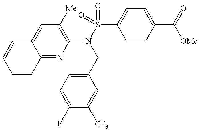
C1=CC2=NC(N(S(=O)(=O)C3=CC=C(C(=O)[OMe])C=C3)CC3=CC=C(F)C([CF3])=C3)=C([Me])C=C2C=C1
